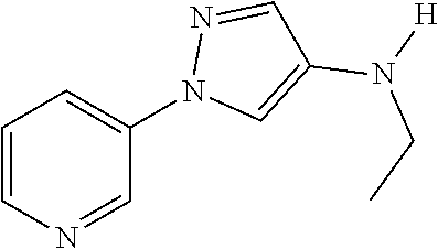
C1=CN=CC(N2C=C(N([H])CC)C=N2)=C1
